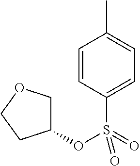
C1(OS(=O)(C2=CC=C(C)C=C2)=O)COCC1
